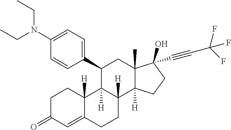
C1C(=O)C=C2C([H])(C1)C1([H])C([H])(CC2)C2([H])C(C)(CC1C1=CC=C(N(CC)CC)C=C1)C(O)(C#CC(F)(F)F)CC2
